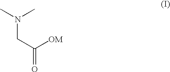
N(CC(=O)[OM])(C)C
